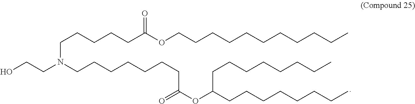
N(CCCCCCCC(OC(CCCCCCCC)CCCCCCCC)=O)(CCCCCC(OCCCCCCCCCCC)=O)CCO
